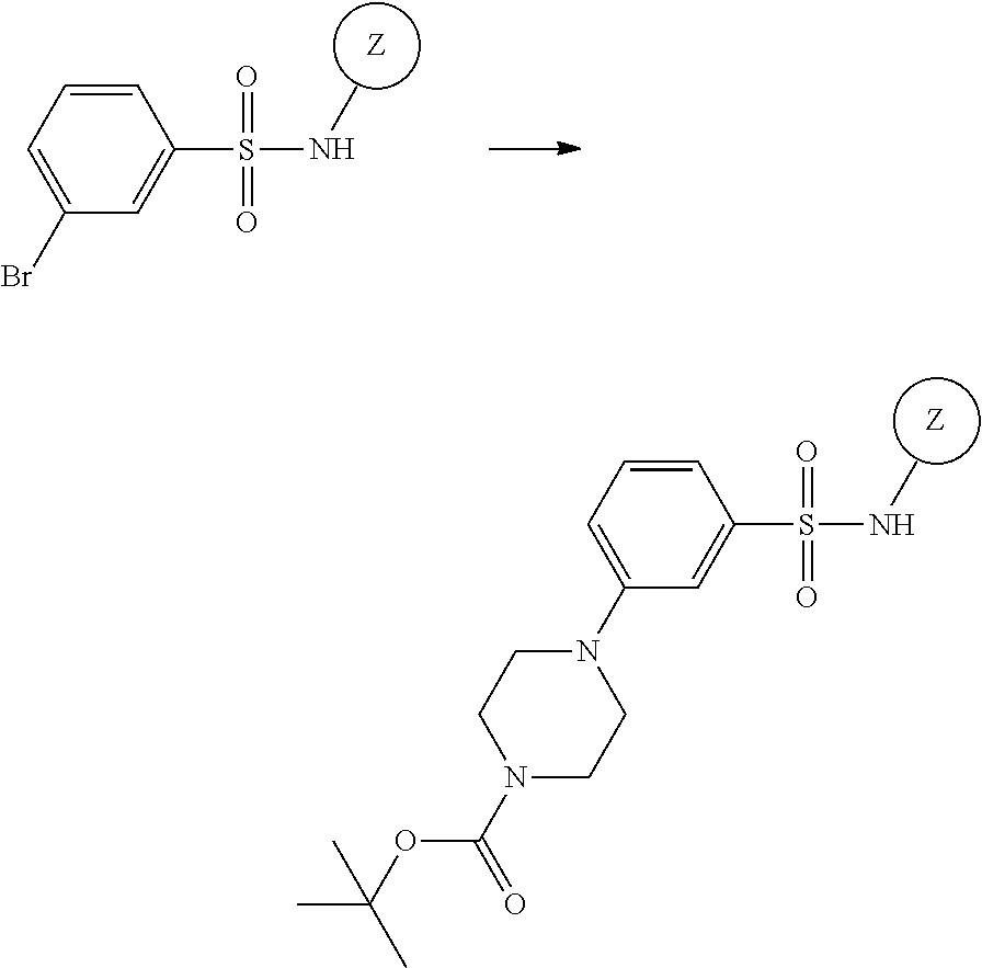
N(S(C1=CC(Br)=CC=C1)(=O)=O)C.N(S(C1=CC(N2CCN(C(OC(C)(C)C)=O)CC2)=CC=C1)(=O)=O)C
